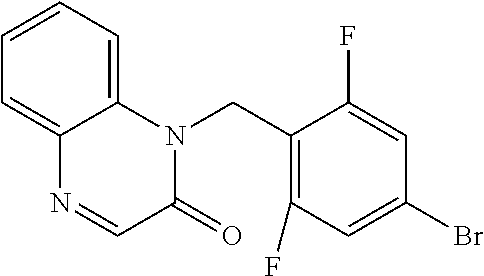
C12=CC=CC=C1N=CC(=O)N2CC1=C(F)C=C(Br)C=C1F
